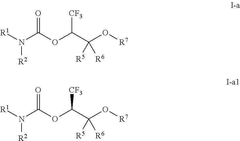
N(C(=O)OC([CF3])C(O[R7])([R5])[R6])([R2])[R1].N(C(=O)OC([CF3])C(O[R7])([R5])[R6])([R2])[R1]
